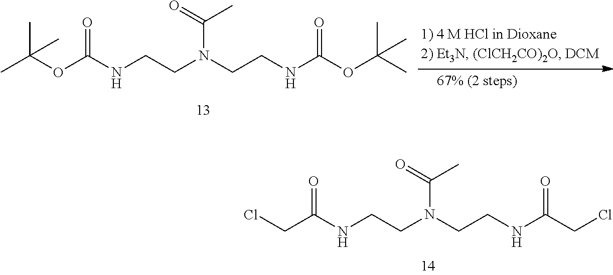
ClCC(NCCN(CCNC(CCl)=O)C(=O)C)=O.CC(OC(NCCN(CCNC(OC(C)(C)C)=O)C(=O)C)=O)(C)C
